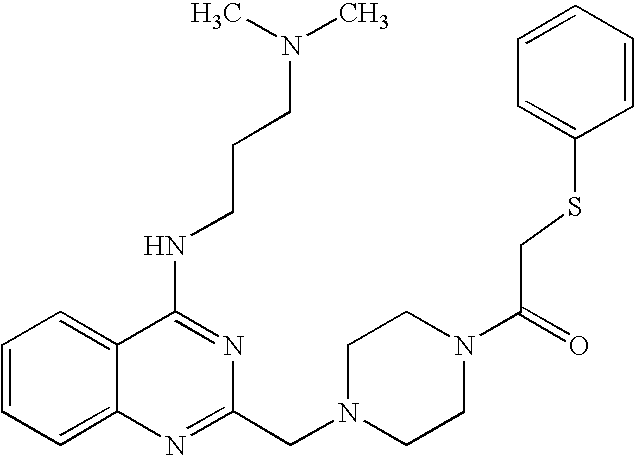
C1=CC=C2C(=C1)C(NCCCN(C)C)=NC(CN1CCN(C(=O)CSC3=CC=CC=C3)CC1)=N2
